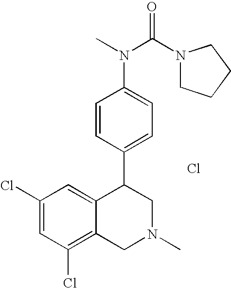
C1(Cl)=CC(Cl)=C2C(=C1)C(C1=CC=C(N(C(N3CCCC3)=O)C)C=C1)CN(C)C2.Cl
